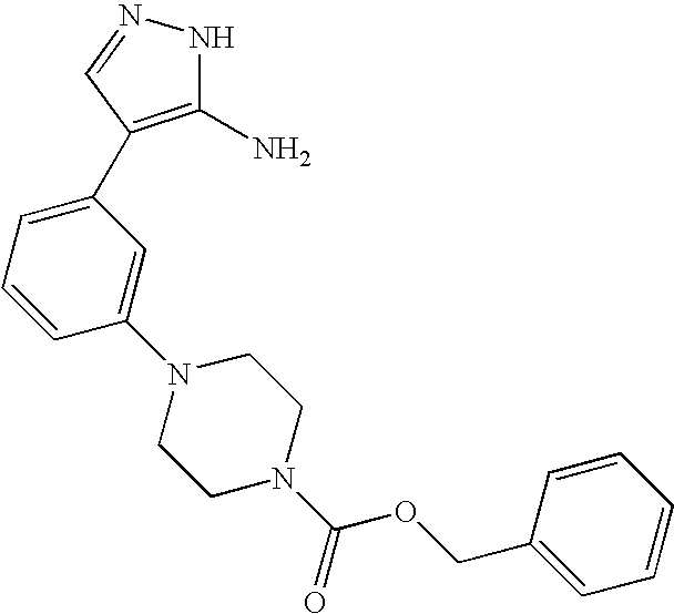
C1(C2=C(N)NN=C2)=CC=CC(N2CCN(C(=O)OCC3=CC=CC=C3)CC2)=C1
